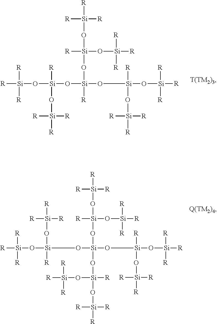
[R][Si](O[Si]([R])([R])[R])(O[Si]([R])([R])[R])O[Si]([R])(O[Si]([R])(O[Si]([R])([R])[R])O[Si]([R])([R])[R])O[Si]([R])(O[Si]([R])([R])[R])O[Si]([R])([R])[R].[R][Si](O[Si]([R])([R])[R])(O[Si]([R])([R])[R])O[Si](O[Si]([R])(O[Si]([R])([R])[R])O[Si]([R])([R])[R])(O[Si]([R])(O[Si]([R])([R])[R])O[Si]([R])([R])[R])O[Si]([R])(O[Si]([R])([R])[R])O[Si]([R])([R])[R]
